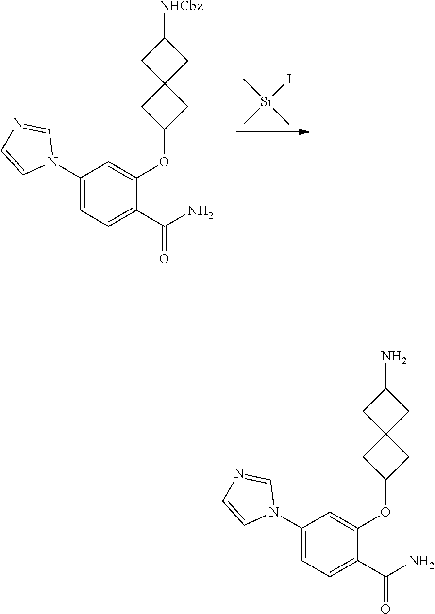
C[Si](C)(I)C.C1(N2C=NC=C2)=CC=C(C(N)=O)C(OC2CC3(C2)CC([NHCbz])C3)=C1.C1(N2C=NC=C2)=CC=C(C(N)=O)C(OC2CC3(C2)CC(N)C3)=C1
